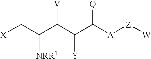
[X]CC(C(C(C([A][Z][W])[Q])[Y])[V])[NRR1]
